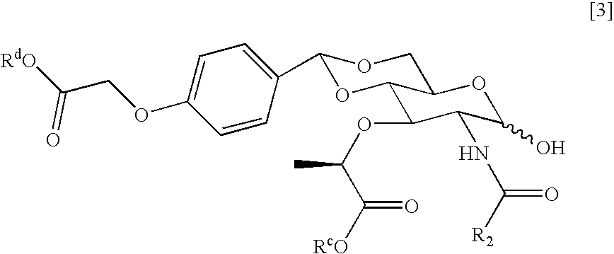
C12C(OC(C([RcO])=O)C)C(NC(=O)[R2])C(O)OC1COC(C1=CC=C(OCC([RdO])=O)C=C1)O2
